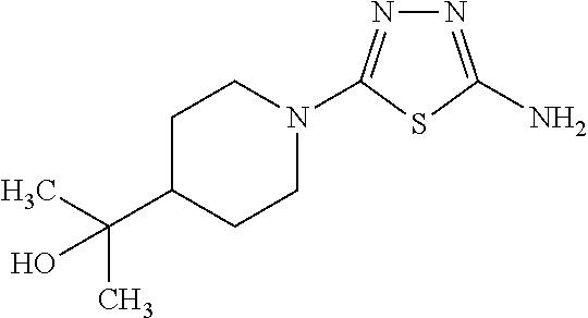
N1=C(N)SC(N2CCC(C(C)(C)O)CC2)=N1
